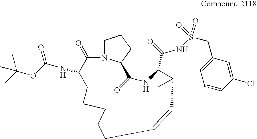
C1N2C(CC1)C(=O)NC1(C(NS(CC3=CC=CC(Cl)=C3)(=O)=O)=O)CC1C=CCCCCCC(NC(OC(C)(C)C)=O)C2=O
